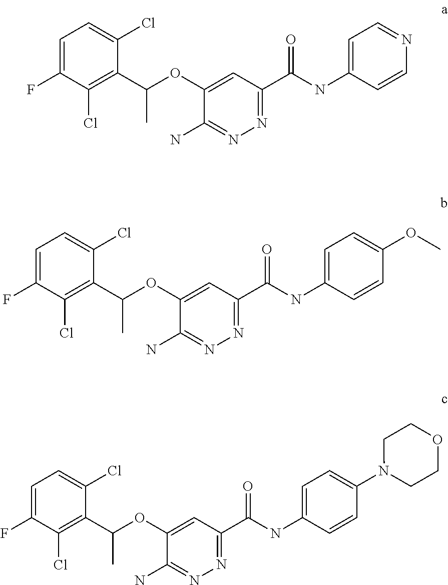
C1=C(F)C(Cl)=C(C(OC2=CC(C(NC3=CC=NC=C3)=O)=NN=C2N)C)C(Cl)=C1.C1=C(F)C(Cl)=C(C(OC2=CC(C(NC3=CC=C(OC)C=C3)=O)=NN=C2N)C)C(Cl)=C1.C1=C(F)C(Cl)=C(C(OC2=CC(C(NC3=CC=C(N4CCOCC4)C=C3)=O)=NN=C2N)C)C(Cl)=C1
